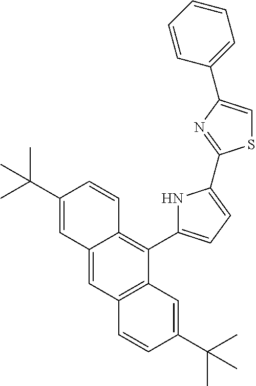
C12=CC3=C(C(C4=CC=C(C5=NC(C6=CC=CC=C6)=CS5)N4)=C1C=CC(C(C)(C)C)=C2)C=C(C(C)(C)C)C=C3
